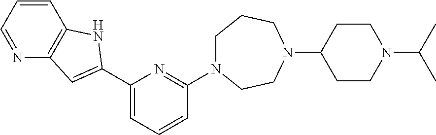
C1N(C2=NC(C3=CC4=C(C=CC=N4)N3)=CC=C2)CCN(C2CCN(C(C)C)CC2)CC1
